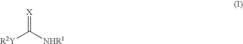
[R2Y]C([NHR1])=[X]
